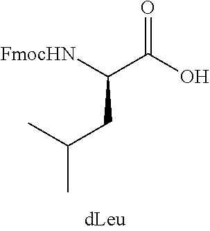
O=C(O)C([FmocHN])CC(C)C
